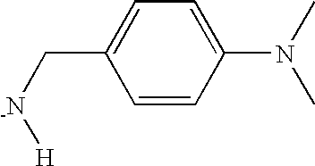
C1=CC(N(C)C)=CC=C1C[-N][H]
